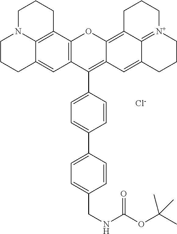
C1CCC2=CC3=C(C4=C2N1CCC4)OC1=C2C4=[N+](CCCC4=CC1=C3C1=CC=C(C3=CC=C(CNC(OC(C)(C)C)=O)C=C3)C=C1)CCC2.[Cl-]
